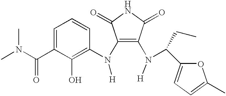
C1(N([H])C2=C(O)C(C(N(C)C)=O)=CC=C2)=C(N([H])C(C2=CC=C(C)O2)CC)C(=O)NC1=O
